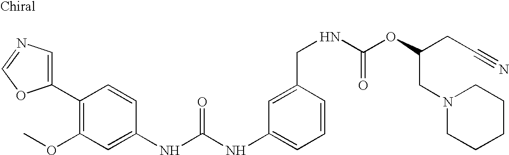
N1=COC(C2=C(OC)C=C(NC(NC3=CC=CC(CNC(OC(CC#N)CN4CCCCC4)=O)=C3)=O)C=C2)=C1
